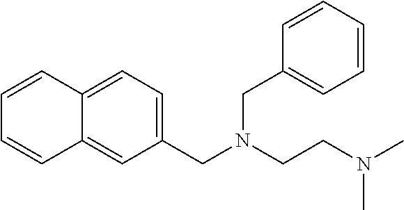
C1(CN(CCN(C)C)CC2=CC=CC=C2)=CC=C2C(=C1)C=CC=C2
